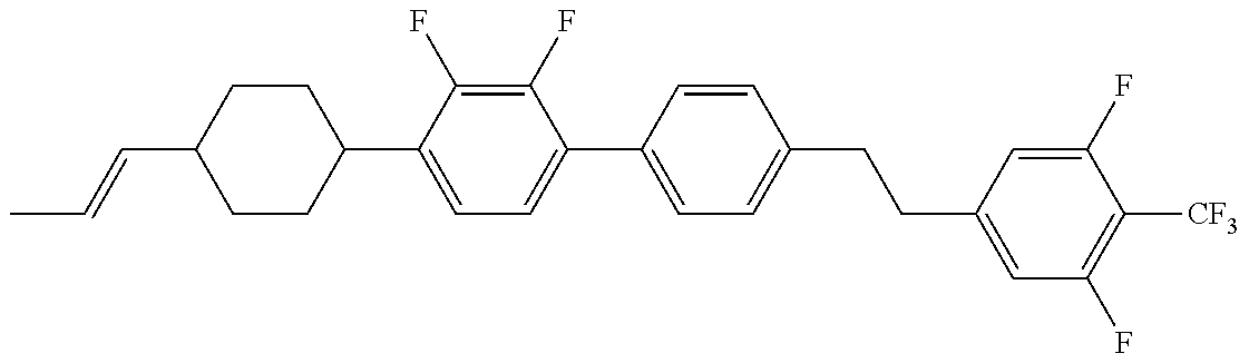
C1CC(C2=CC=C(C3=CC=C(CCC4=CC(F)=C([CF3])C(F)=C4)C=C3)C(F)=C2F)CCC1C=CC
